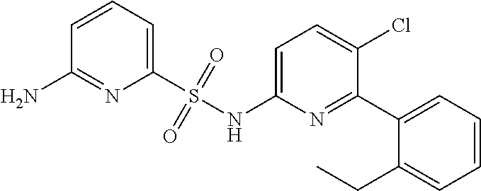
C1=CC=C(S(NC2=CC=C(Cl)C(C3=CC=CC=C3CC)=N2)(=O)=O)N=C1N
